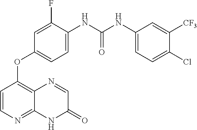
C1(F)=CC(OC2=C3C(=NC=C2)NC(=O)C=N3)=CC=C1NC(NC1=CC=C(Cl)C([CF3])=C1)=O
